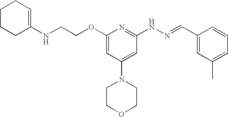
N(CCOC1=CC(N2CCOCC2)=CC(NN=CC2=CC(C)=CC=C2)=N1)C1=CCCCC1
